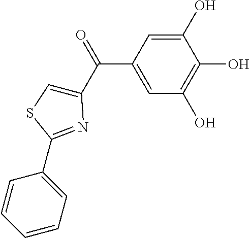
C1(O)=CC(C(=O)C2=CSC(C3=CC=CC=C3)=N2)=CC(O)=C1O
